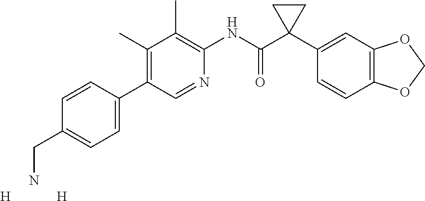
C1(C)=C(C2=CC=C(CN)C=C2)C=NC(NC(C2(C3=CC4=C(C=C3)OCO4)CC2)=O)=C1C.[H].[H]
